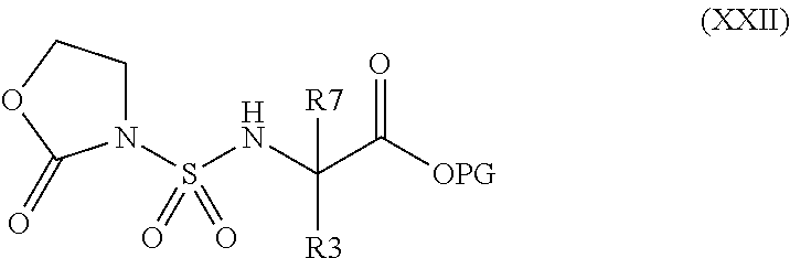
N1(S(=O)(=O)NC(C([OPG])=O)([R3])[R7])CCOC1=O
